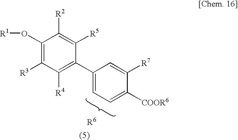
C1(O[R1])=C([R3])C([R4])=C(C2=CC=C([COOR6])C([R7])=C2)C([R5])=C1[R2]
